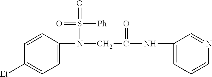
C1=C(N(CC(NC2=CC=CN=C2)=O)S(=O)([Ph])=O)C=CC([Et])=C1
